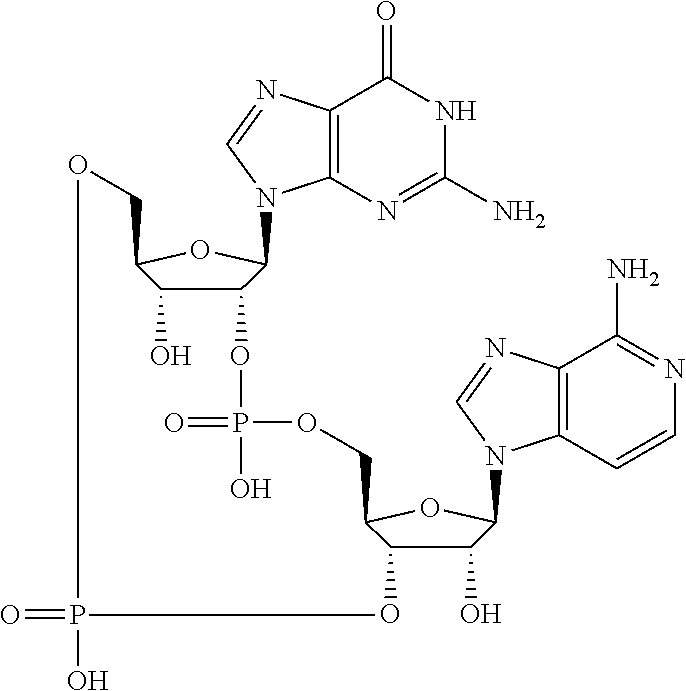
C12=C(N=C(N)NC1=O)N(C1C(OP(=O)(O)OCC3C(O)C(O)C(N4C5=C(C(N)=NC=C5)N=C4)O3)C(O)C(CO)O1)C=N2.O=PO
